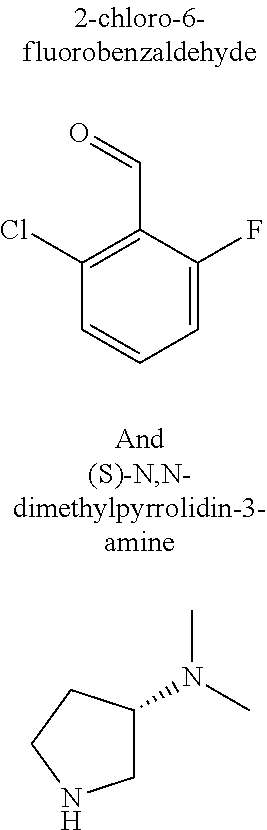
C1C(N(C)C)CCN1.C1(Cl)=C(C=O)C(F)=CC=C1
